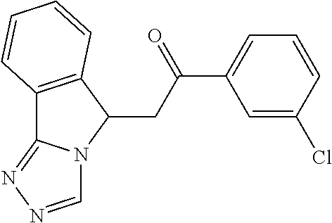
C(=O)(CC1C2=C(C3=NN=CN13)C=CC=C2)C1=CC=CC(Cl)=C1
